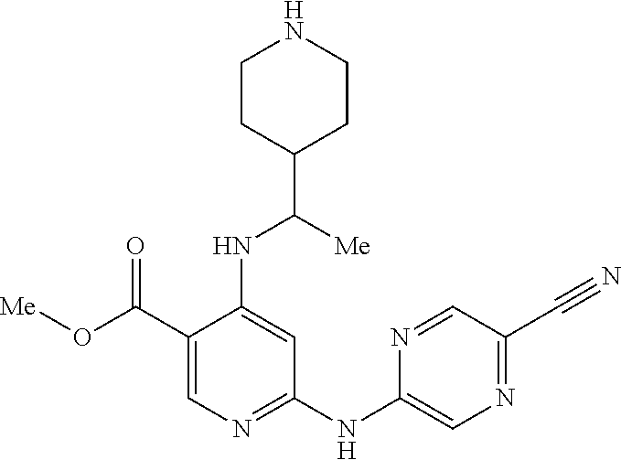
C1(C(O[Me])=O)=CN=C(NC2=CN=C(C#N)C=N2)C=C1NC(C1CCNCC1)[Me]
